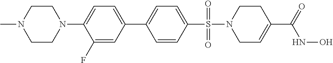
C1=CC(S(=O)(=O)N2CC=C(C(=O)NO)CC2)=CC=C1C1=CC=C(N2CCN(C)CC2)C(F)=C1
